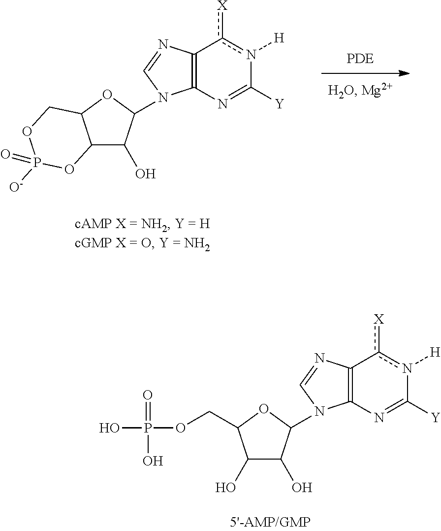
C12=C(N=C([Y])n([H])c1[X])N(C1C(O)C3C(O1)COP([O-])(=O)O3)C=N2.C12=C(N=C([Y])n([H])c1[X])N(C1C(O)C(O)C(COP(=O)(O)O)O1)C=N2
